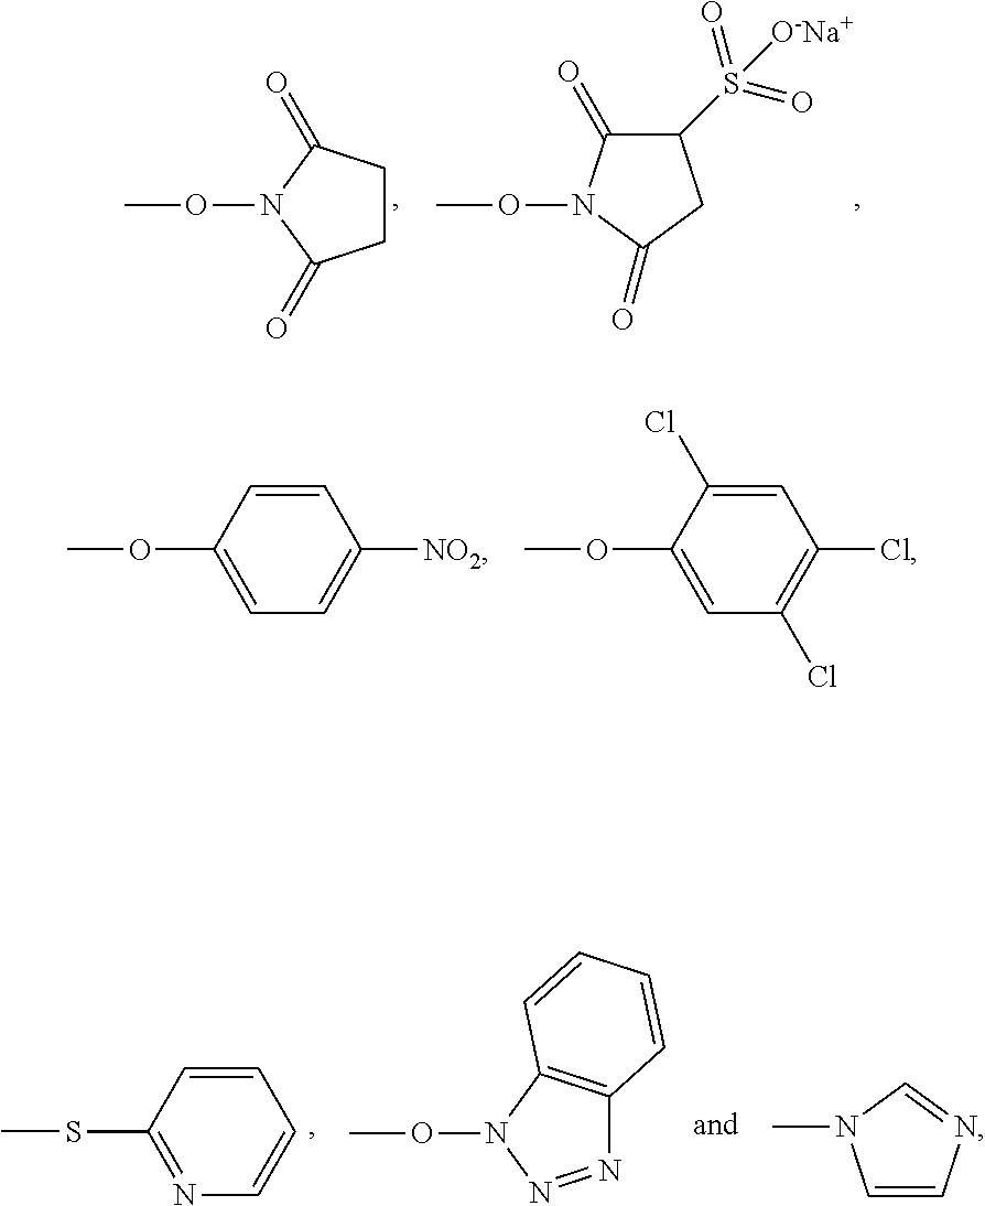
C1CC(=O)N(OC)C1=O.O(C)N1C(=O)C(S(=O)(=O)[O-Na+])CC1=O.C1(OC)=CC=C([NO2])C=C1.C1(OC)=CC(Cl)=C(Cl)C=C1Cl.N1=NN(OC)C2=C1C=CC=C2.C1(SC)=NC=CC=C1.C1=CN=CN1C
